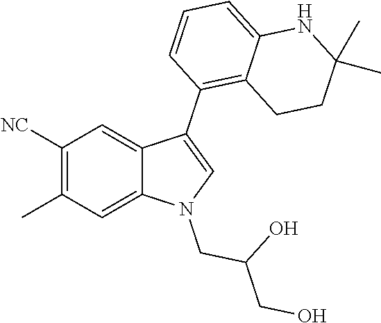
C1([NC])=C(C)C=C2C(=C1)C(C1=C3C(=CC=C1)NC(C)(C)CC3)=CN2CC(CO)O
